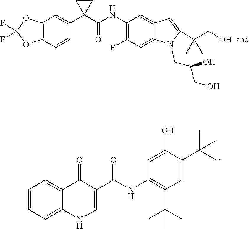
C12=C(C=CC(C3(C(NC4=C(F)C=C5C(=C4)C=C(C(CO)(C)C)N5CC(CO)O)=O)CC3)=C1)OC(F)(F)O2.C1=CC=C2C(=C1)C(=O)C(C(NC1=C(C(C)(C)C)C=C(C(C)(C)C)C(O)=C1)=O)=CN2
